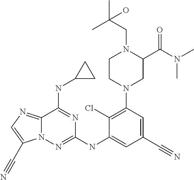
C1CN(C2=C(Cl)C(NC3=NN4C(=NC=C4C#N)C(NC4CC4)=N3)=CC(C#N)=C2)CC(C(N(C)C)=O)N1CC(C)(C)O
